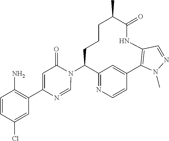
C12=NC=CC(=C1)C1=C(NC(=O)C(C)CCCC2N2C(=O)C=C(C3=C(N)C=CC(Cl)=C3)N=C2)C=NN1C
